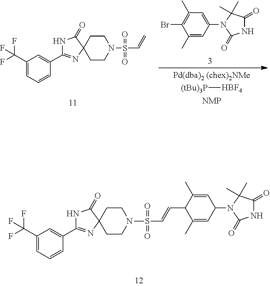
C1(C(F)(F)F)=CC=CC(C2=NC3(C(=O)N2)CCN(S(=O)(=O)C=CC2C(C)=CC(N4C(=O)NC(=O)C4(C)C)C=C2C)CC3)=C1.C1(Br)=C(C)C=C(N2C(=O)NC(=O)C2(C)C)C=C1C.C1(C(F)(F)F)=CC=CC(C2=NC3(C(=O)N2)CCN(S(=O)(=O)C=C)CC3)=C1.[(tBu)3P][HBF4]
